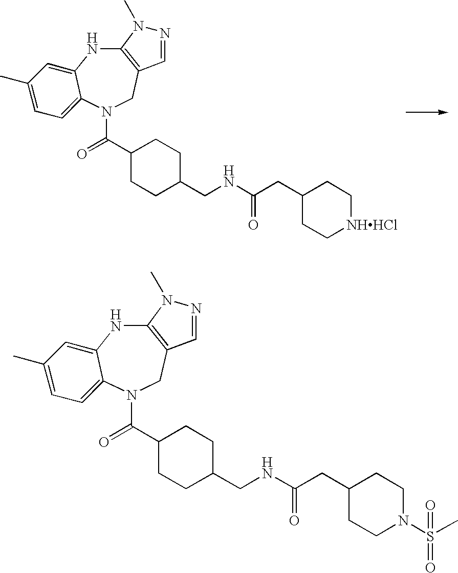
C12=C(CN(C(=O)C3CCC(CNC(CC4CC[NHHCl]CC4)=O)CC3)C3=CC=C(C)C=C3N1)C=NN2C.C12=C(CN(C(=O)C3CCC(CNC(CC4CCN(S(C)(=O)=O)CC4)=O)CC3)C3=CC=C(C)C=C3N1)C=NN2C
